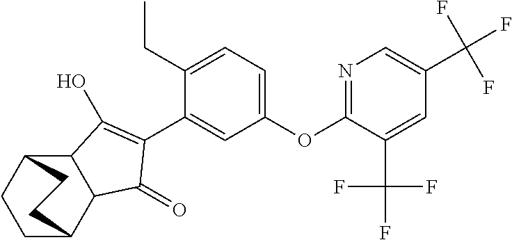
C12C(C3CCC1CC3)C(=O)C(C1=CC(OC3=NC=C(C(F)(F)F)C=C3C(F)(F)F)=CC=C1CC)=C2O
